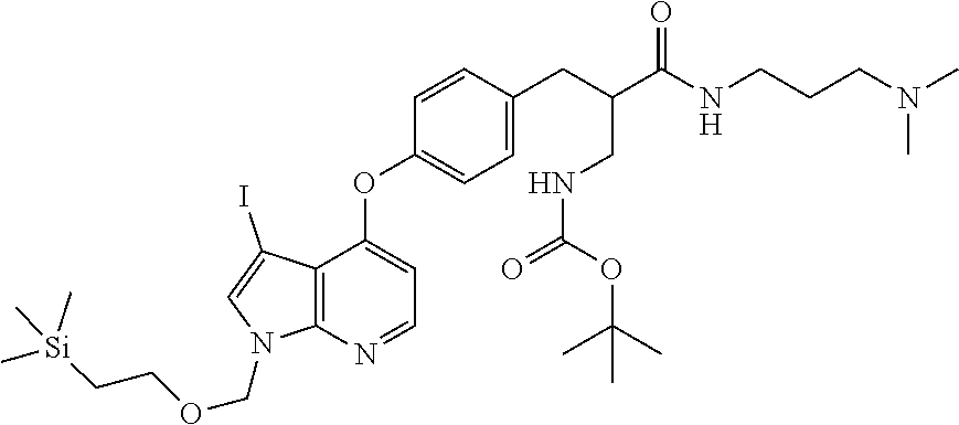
C12=C(N=CC=C1OC1=CC=C(CC(CNC(=O)OC(C)(C)C)C(NCCCN(C)C)=O)C=C1)N(COCC[Si](C)(C)C)C=C2I
